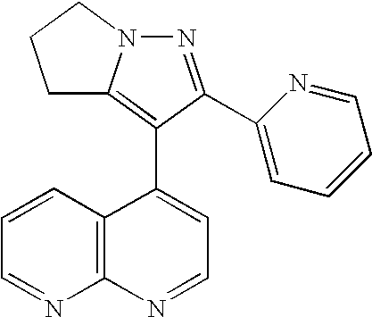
N1=C(C2=CC=CC=N2)C(C2=CC=NC3=C2C=CC=N3)=C2N1CCC2
